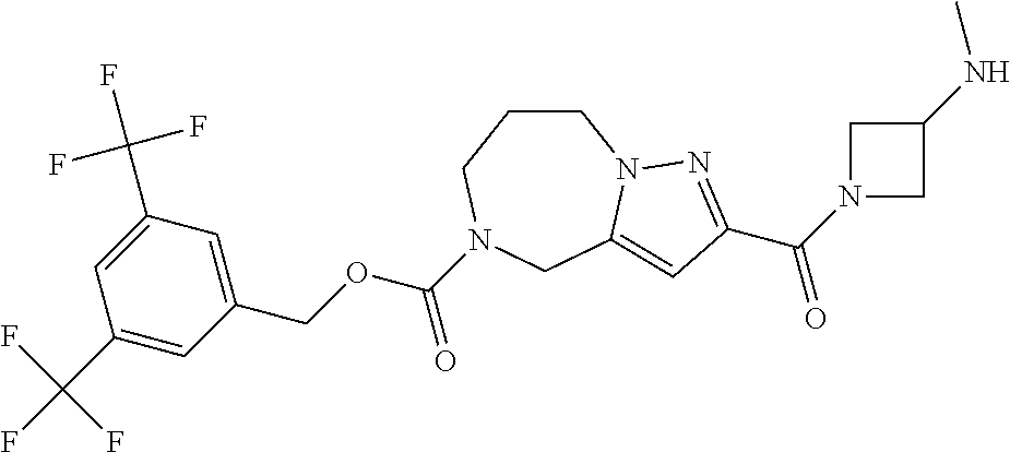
C1CCN(C(OCC2=CC(C(F)(F)F)=CC(C(F)(F)F)=C2)=O)CC2=CC(C(N3CC(NC)C3)=O)=NN12
